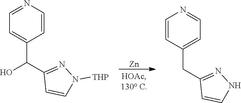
[Zn].C1=CN=CC=C1C(O)C1=NN([THP])C=C1.C1=C(CC2=NNC=C2)C=CN=C1
